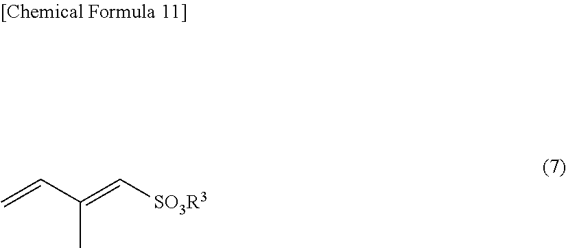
[SO3R3]C=C(C=C)C
